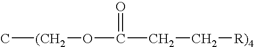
C[(CH2]OC(=O)CC[R)4]
